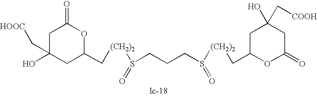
C1C(O)(C[HOOC])CC(C[(CH2)2]S(CCCS([(CH2)2]CC2OC(=O)CC(O)(C[COOH])C2)=O)=O)OC1=O
